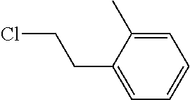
ClCCC1=CC=CC=C1C
